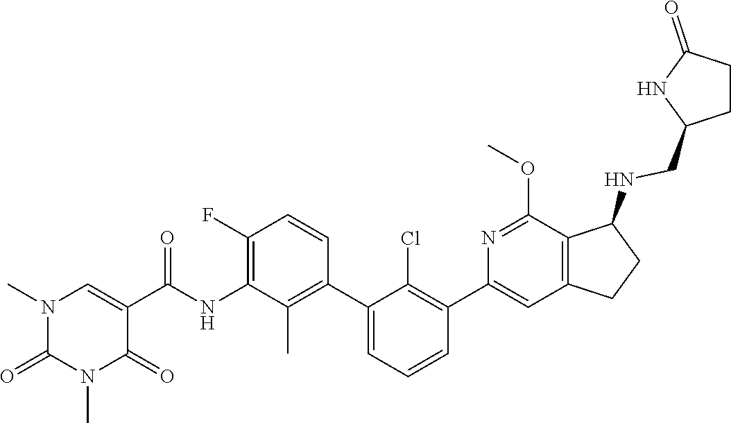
N1(C)C(=O)N(C)C=C(C(NC2=C(F)C=CC(C3=CC=CC(C4=CC5=C(C(NCC6NC(=O)CC6)CC5)C(OC)=N4)=C3Cl)=C2C)=O)C1=O
